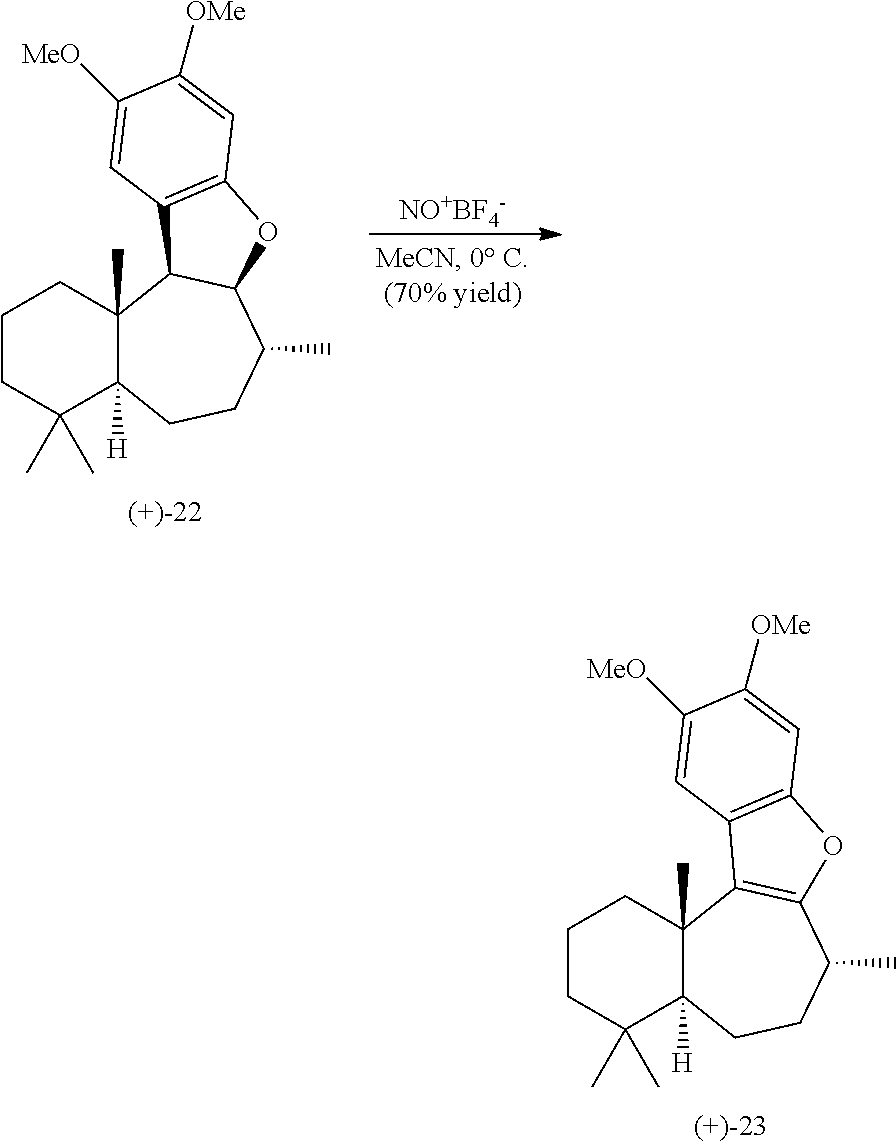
C1CC(C)(C)C2([H])C(C)(C1)C1C(C(C)CC2)OC2=C1C=C([MeO])C([OMe])=C2.[NO+BF4-].C1CC(C)(C)C2([H])C(C)(C1)C1=C(C(C)CC2)OC2=C1C=C([MeO])C([OMe])=C2
